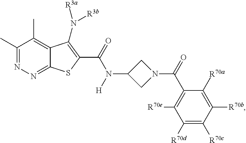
C1([R70d])=C([R70c])C([R70b])=C([R70a])C(C(=O)N2CC(N([H])C(=O)C3=C(N([R3a])[R3b])C4=C(C)C(C)=NN=C4S3)C2)=C1[R70e]
